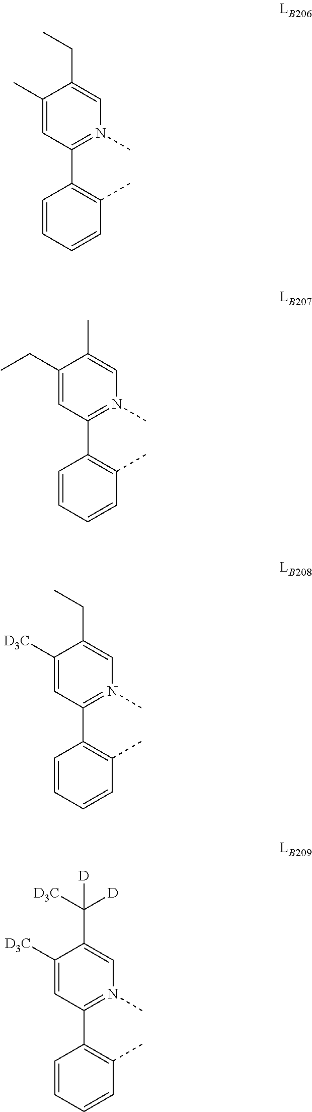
C1(C)=CC(C2=C(C)C=CC=C2)=N(C)C=C1CC.C1(CC)=CC(C2=C(C)C=CC=C2)=N(C)C=C1C.C1([D3C])=CC(C2=C(C)C=CC=C2)=N(C)C=C1CC.C1([D3C])=CC(C2=C(C)C=CC=C2)=N(C)C=C1C([D3C])([D])[D]
